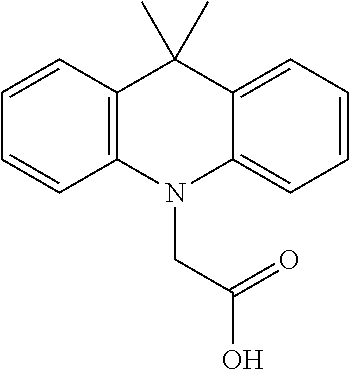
C12=C(N(CC(O)=O)C3=CC=CC=C3C1(C)C)C=CC=C2
